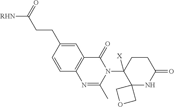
C1=C(CCC([RHN])=O)C=CC2=C1C(=O)N(C1([X])C3(NC(=O)CC1)COC3)C(C)=N2
